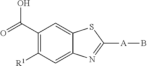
C1(C(=O)O)=C([R1])C=C2C(=C1)SC([A]B)=N2
